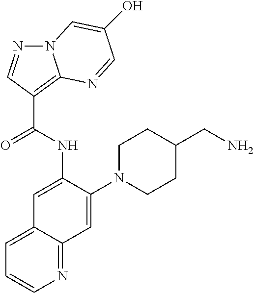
N12N=CC(C(NC3=CC4=CC=CN=C4C=C3N3CCC(CN)CC3)=O)=C1N=CC(O)=C2
